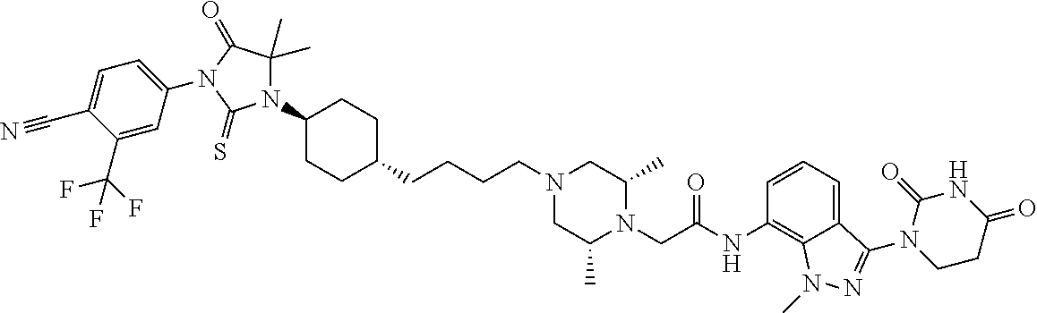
C(CCCN1CC(C)N(CC(NC2=C3C(=CC=C2)C(N2CCC(=O)NC2=O)=NN3C)=O)C(C)C1)C1CCC(N2C(C)(C)C(=O)N(C3=CC=C(C#N)C(C(F)(F)F)=C3)C2=S)CC1
